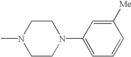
CN1CCN(C2=CC=CC([Me])=C2)CC1
